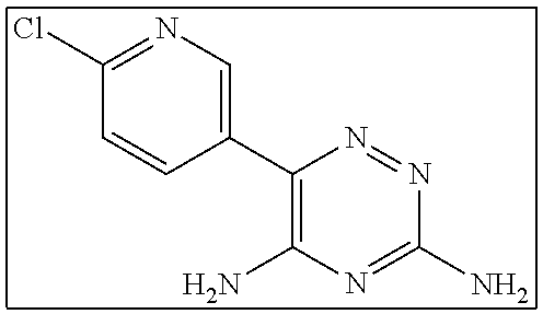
C1(Cl)=NC=C(C2=C(N)N=C(N)N=N2)C=C1
